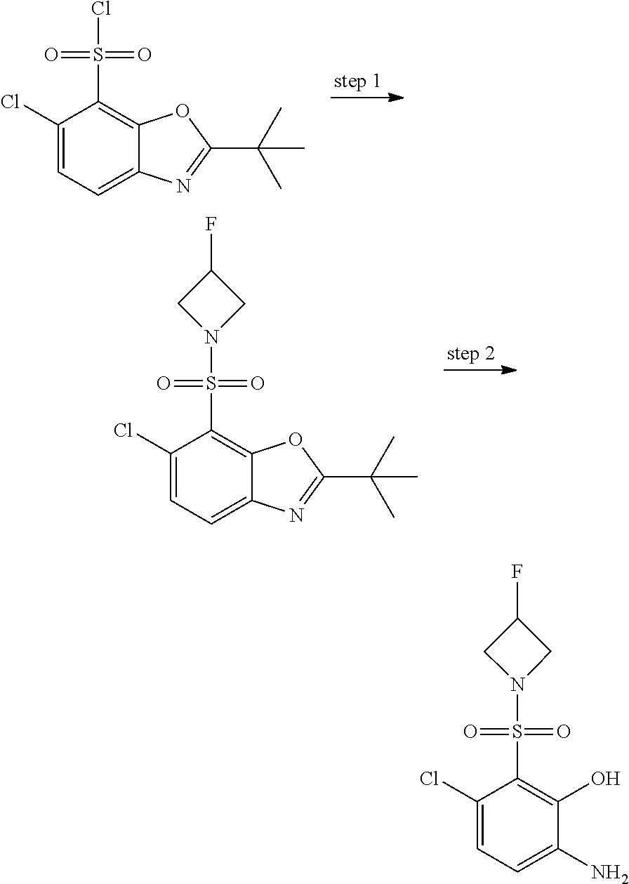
C1(Cl)=CC=C2C(=C1S(Cl)(=O)=O)OC(C(C)(C)C)=N2.C1(Cl)=CC=C2C(=C1S(N1CC(F)C1)(=O)=O)OC(C(C)(C)C)=N2.C1(Cl)=CC=C(N)C(O)=C1S(N1CC(F)C1)(=O)=O
